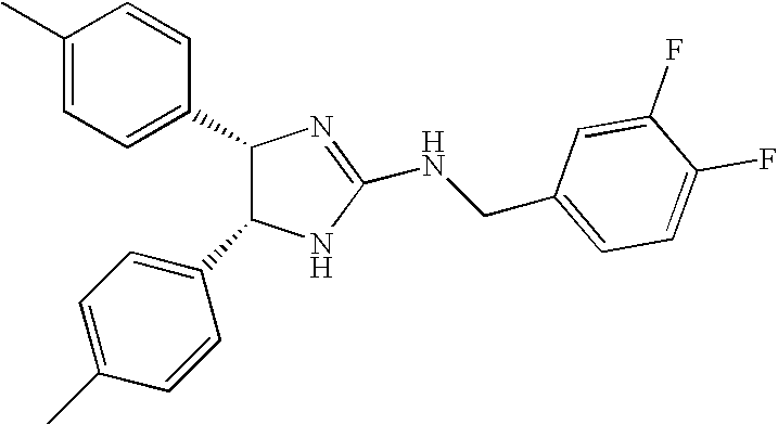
C1(C)=CC=C(C2C(C3=CC=C(C)C=C3)NC(NCC3=CC=C(F)C(F)=C3)=N2)C=C1
